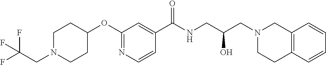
N1=C(OC2CCN(CC(F)(F)F)CC2)C=C(C(NCC(CN2CC3=C(CC2)C=CC=C3)O)=O)C=C1
